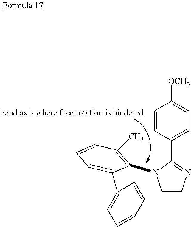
[OCH3]C1=CC=C(C2=NC=CN2C2=C(C)C=CC=C2C2=CC=CC=C2)C=C1
